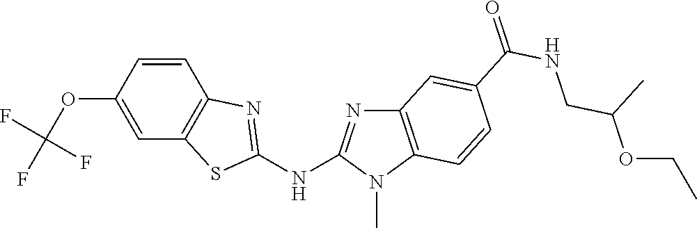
O(C1=CC2=C(C=C1)N=C(NC1=NC3=C(N1C)C=CC(C(NCC(OCC)C)=O)=C3)S2)C(F)(F)F
